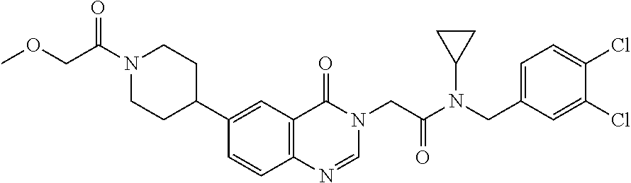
C1=CC2=C(C=C1C1CCN(C(=O)COC)CC1)C(=O)N(CC(N(CC1=CC=C(Cl)C(Cl)=C1)C1CC1)=O)C=N2
